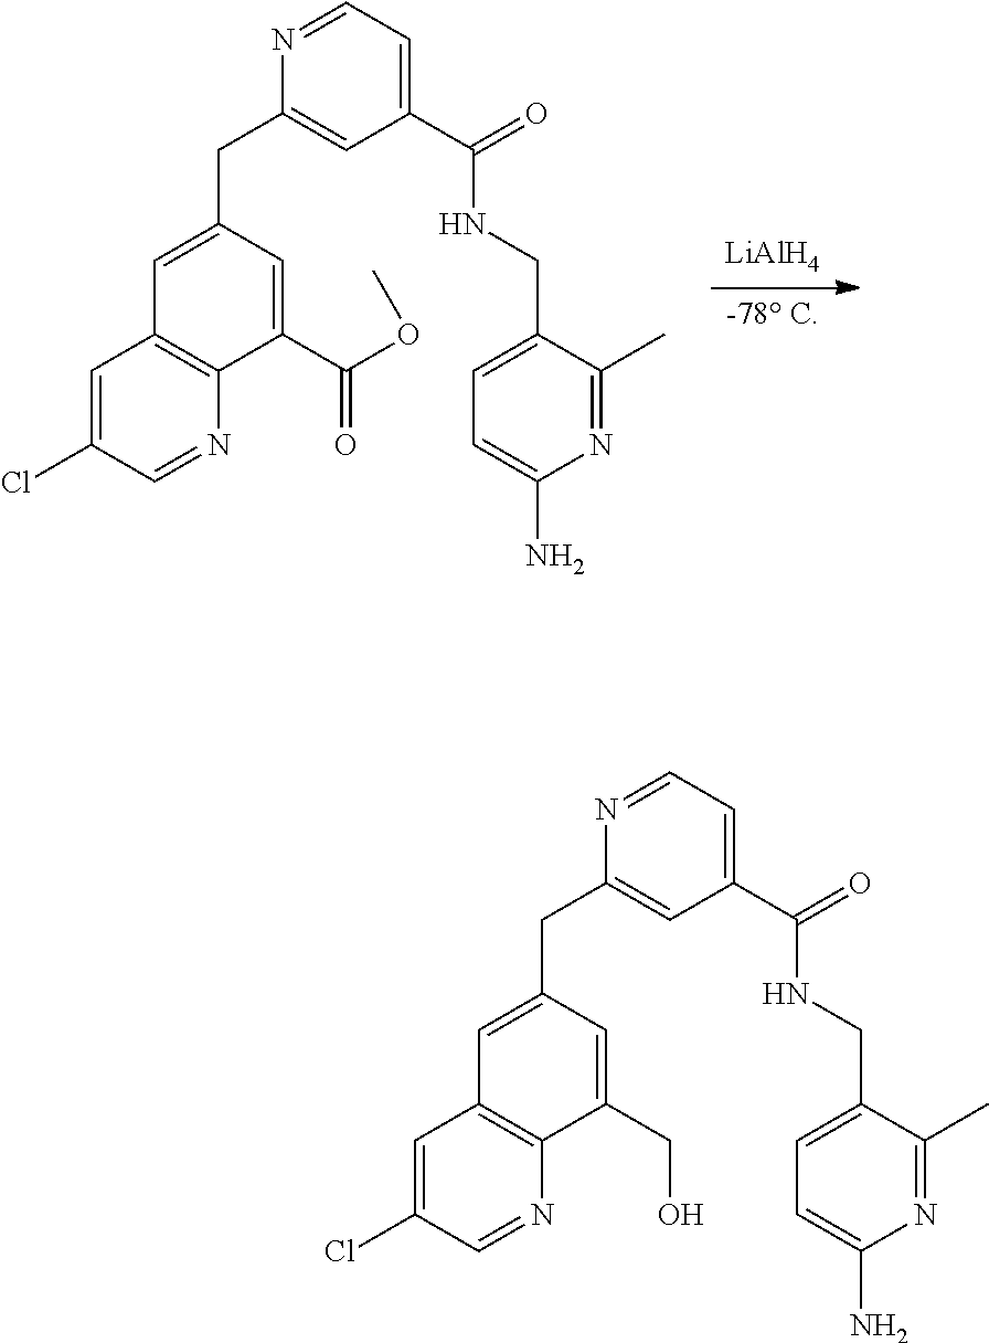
[LiAlH4].[-78 C].C1(CC2=CC(C(=O)NCC3=CC=C(N)N=C3C)=CC=N2)=CC2=C(N=CC(Cl)=C2)C(C(OC)=O)=C1.C1(CC2=CC(C(=O)NCC3=CC=C(N)N=C3C)=CC=N2)=CC2=C(N=CC(Cl)=C2)C(CO)=C1
